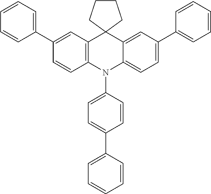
C1(C2=CC=CC=C2)=CC2=C(C=C1)N(C1=CC=C(C3=CC=CC=C3)C=C1)C1=CC=C(C3=CC=CC=C3)C=C1C21CCCC1
